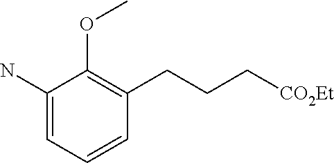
C1(N)=CC=CC(CCC[CO2Et])=C1OC
